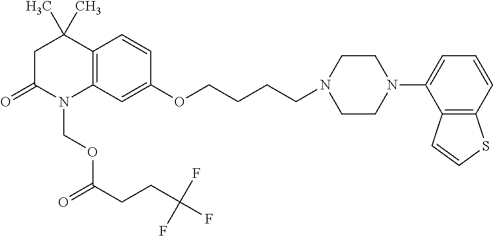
C1C(=O)N(COC(CCC(F)(F)F)=O)C2=C(C1(C)C)C=CC(OCCCCN1CCN(C3=CC=CC4=C3C=CS4)CC1)=C2
